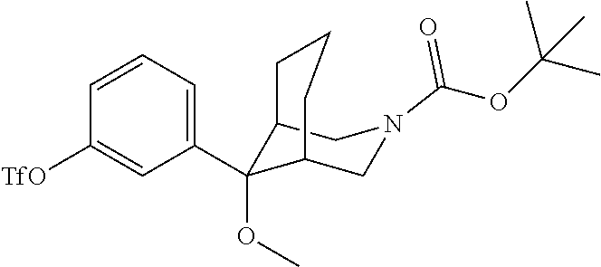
C1=CC([TfO])=CC(C2(OC)C3CN(C(OC(C)(C)C)=O)CC2CCC3)=C1
